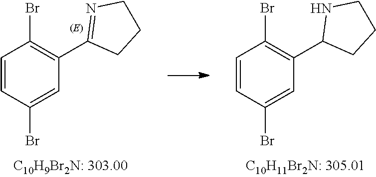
C1=CC(Br)=CC(C2CCCN2)=C1Br.C1=CC(Br)=CC(C2=NCCC2)=C1Br
